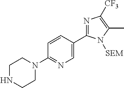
N1CCN(C2=NC=C(C3=NC([CF3])=C(C)N3[SEM])C=C2)CC1
